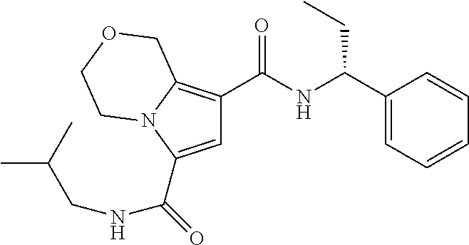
C(=O)(C1=CC(C(NC(C2=CC=CC=C2)CC)=O)=C2N1CCOC2)NCC(C)C
